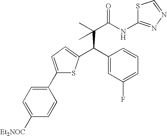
C(C(C)(C(NC1=NN=CS1)=O)C)(C1=CC(F)=CC=C1)C1=CC=C(C2=CC=C([Et2NOC])C=C2)S1
